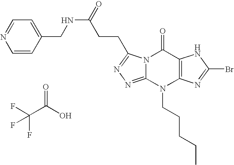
N12C(=NN=C1CCC(NCC1=CC=NC=C1)=O)N(CCCCC)C1=C(C2=O)NC(Br)=N1.FC(C(O)=O)(F)F
